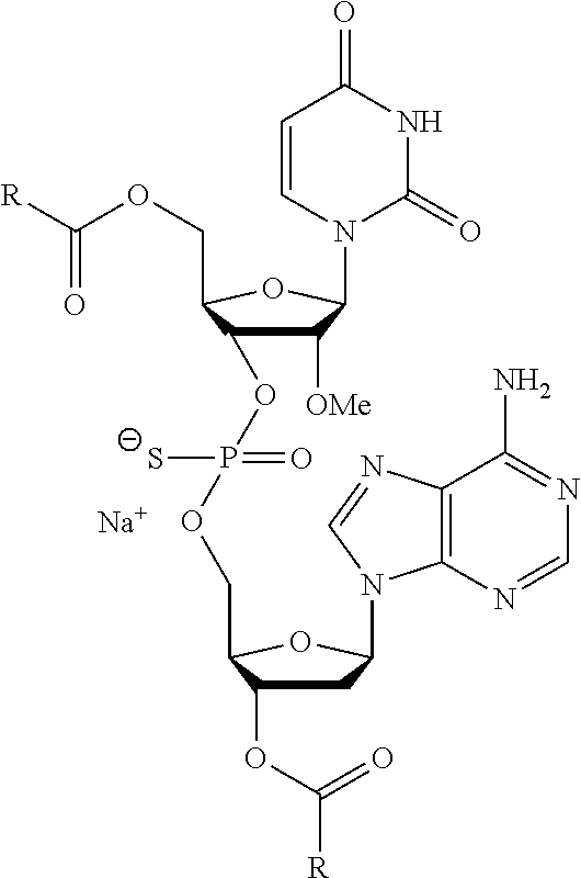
C1([OMe])C(OP(OCC2C(OC([R])=O)CC(N3C4=C(N=C3)C(N)=NC=N4)O2)([S-])=O)C(COC([R])=O)OC1N1C(=O)NC(=O)C=C1.[Na]
